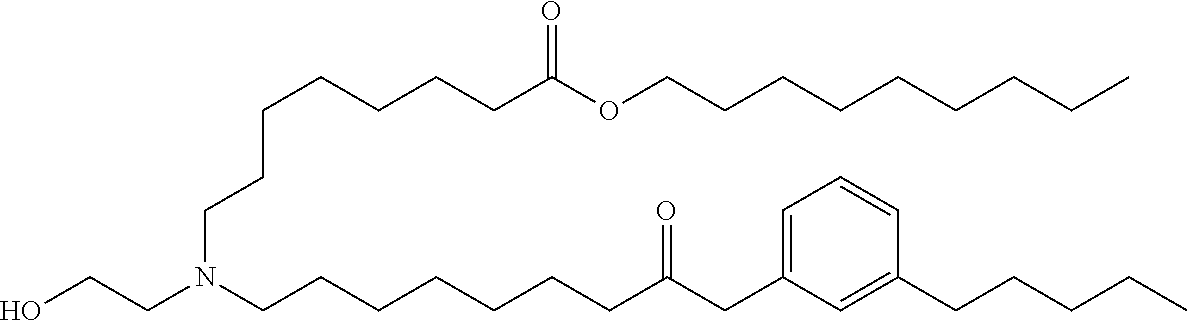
C(CCC)CCCCCOC(CCCCCCCN(CCCCCCCC(CC1=CC=CC(CCCCC)=C1)=O)CCO)=O
